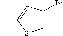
C1=C(Br)C=C(C)S1
